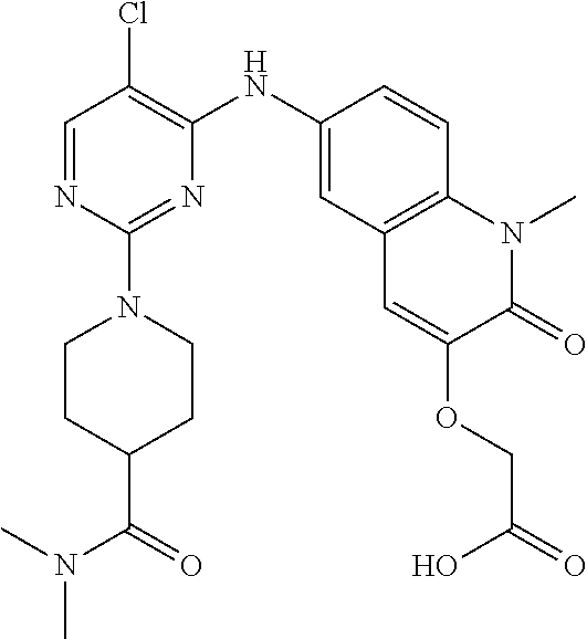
C1=NC(N2CCC(C(=O)N(C)C)CC2)=NC(NC2=CC3=C(C=C2)N(C)C(=O)C(OCC(=O)O)=C3)=C1Cl
